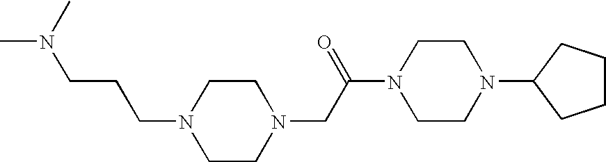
C1CN(CC(N2CCN(C3CCCC3)CC2)=O)CCN1CCCN(C)C
